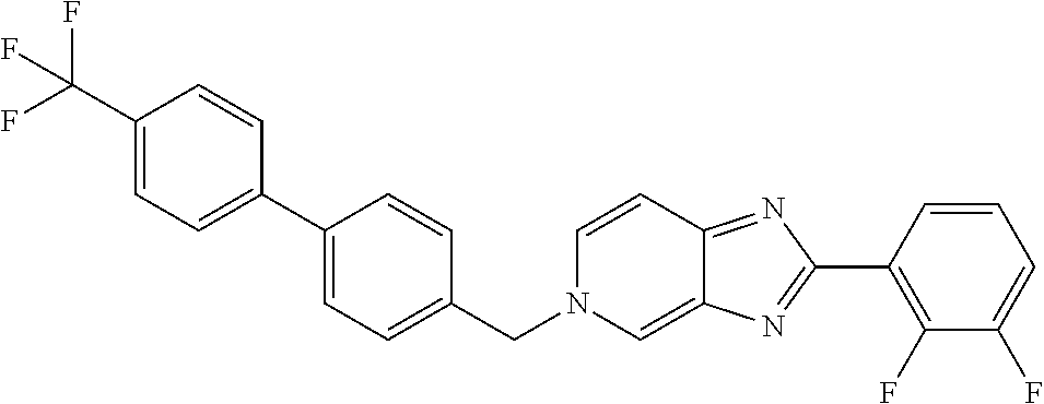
C1(C(F)(F)F)=CC=C(C2=CC=C(CN3C=C4C(=NC(C5=C(F)C(F)=CC=C5)=N4)C=C3)C=C2)C=C1
